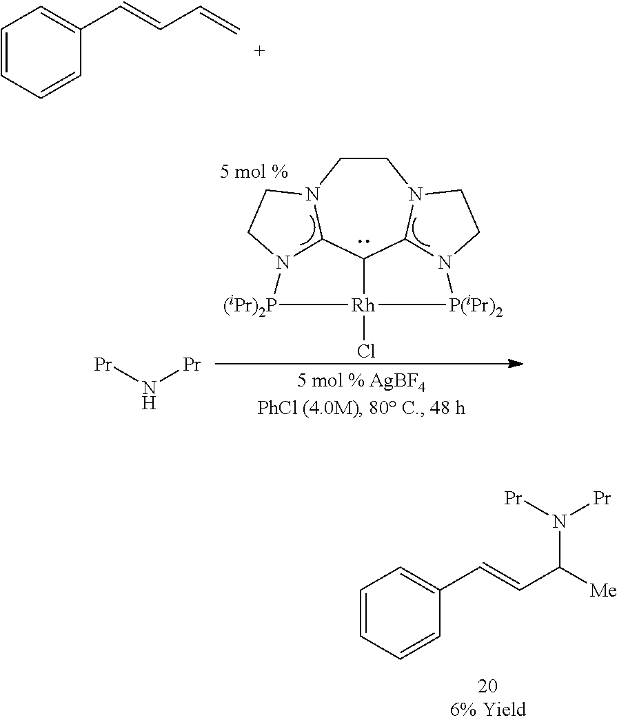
C1=CC=CC(C=CC=C)=C1.C1CN2C3C4C5N1CCN5[P(iPr)2][Rh]4(Cl)[(iPr)2P]N3CC2.[Pr]N[Pr].C1=CC=CC(C=CC([Me])N([Pr])[Pr])=C1
